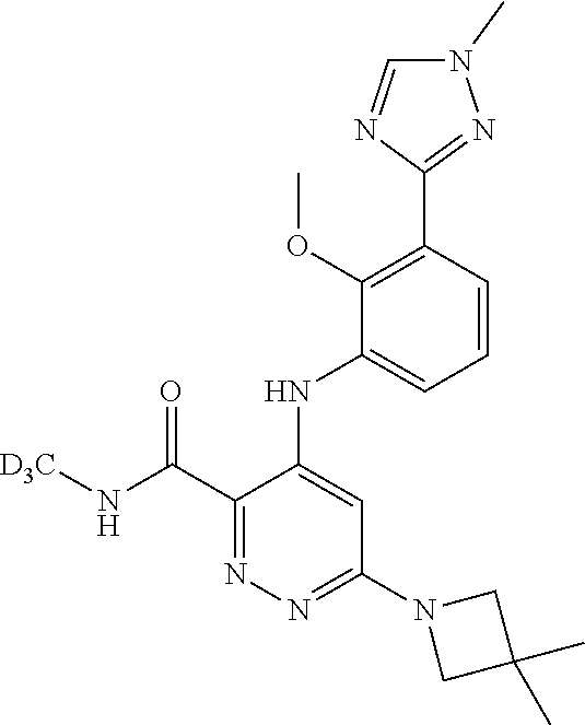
C1=CC(C2=NN(C)C=N2)=C(OC)C(NC2=CC(N3CC(C)(C)C3)=NN=C2C(N[D3C])=O)=C1
